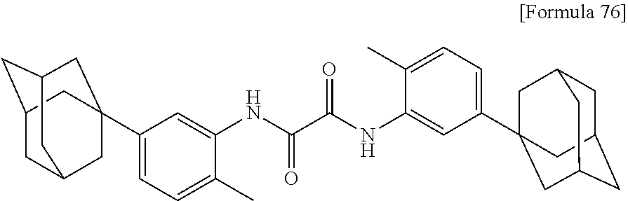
C1(C23CC4CC(CC(C2)C4)C3)=CC=C(C)C(NC(C(NC2=CC(C34CC5CC(CC(C3)C5)C4)=CC=C2C)=O)=O)=C1
